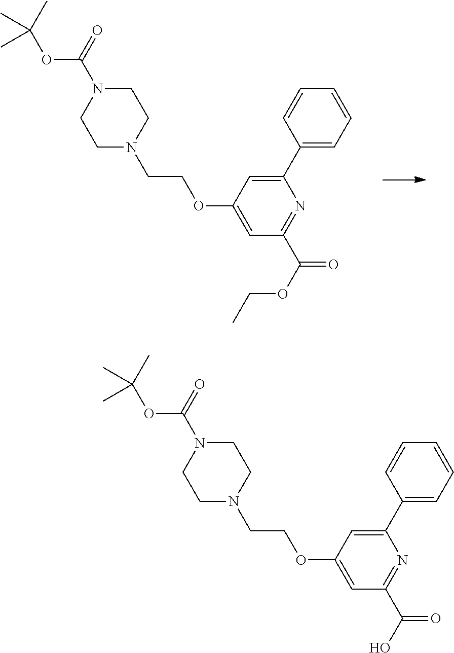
C1(C2=CC=CC=C2)=CC(OCCN2CCN(C(OC(C)(C)C)=O)CC2)=CC(C(OCC)=O)=N1.C1(C2=CC=CC=C2)=CC(OCCN2CCN(C(OC(C)(C)C)=O)CC2)=CC(C(O)=O)=N1
